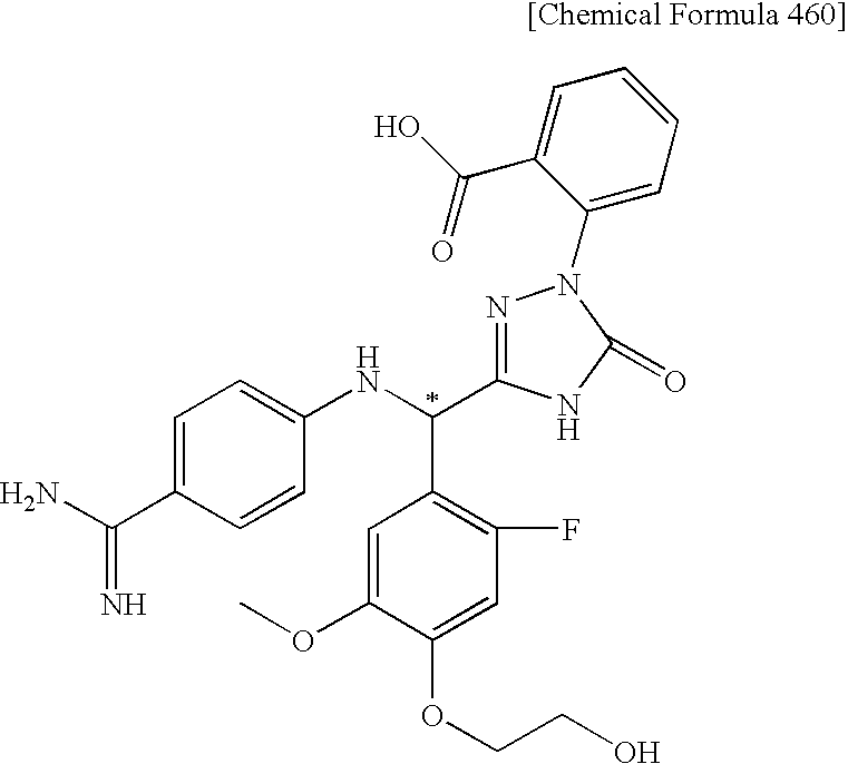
C1=CC=C(C(O)=O)C(N2N=C(C(NC3=CC=C(C(=N)N)C=C3)C3=C(F)C=C(OCCO)C(OC)=C3)NC2=O)=C1
